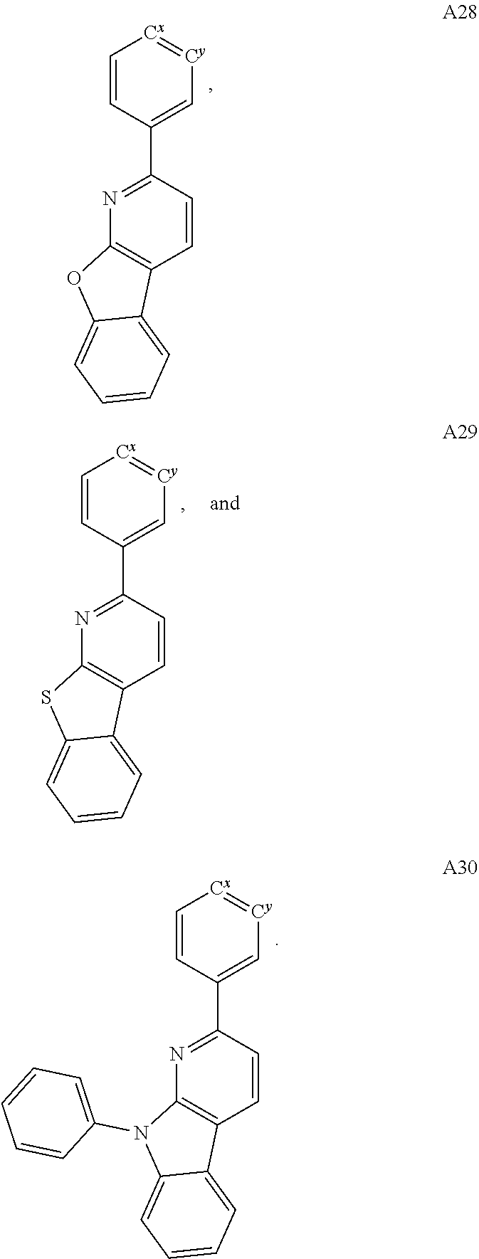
C1=CC(C2=NC3=C(C=C2)C2=CC=CC=C2O3)=C[Cy]=[Cx]1.C1=CC(C2=NC3=C(C=C2)C2=CC=CC=C2N3C2=CC=CC=C2)=C[Cy]=[Cx]1.C1=CC(C2=NC3=C(C=C2)C2=CC=CC=C2S3)=C[Cy]=[Cx]1
